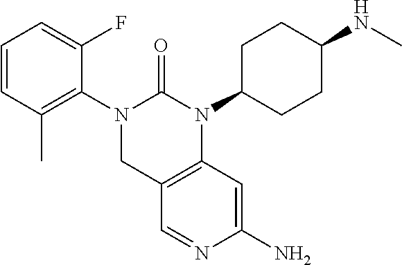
C1=CC(C)=C(N2CC3=C(N(C4CCC(NC)CC4)C2=O)C=C(N)N=C3)C(F)=C1
